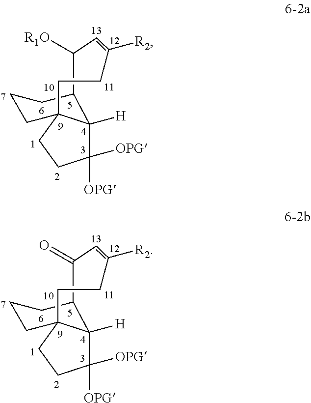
C1C([R2])=CC([R1O])C2C3([H])C([OPG])([OPG])CCC3(CCC2)C1.C1C([R2])=CC(=O)C2C3([H])C([OPG])([OPG])CCC3(CCC2)C1
